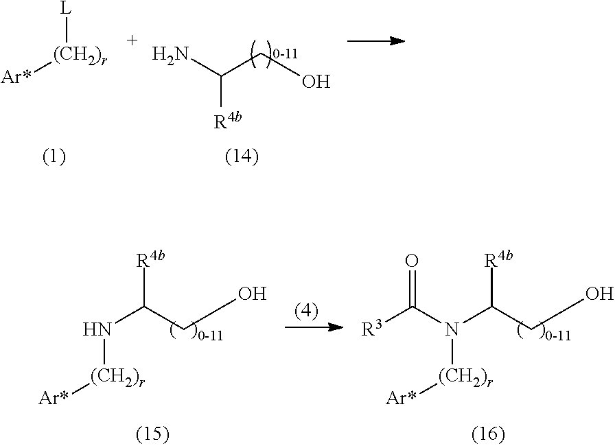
C(C(N)[R4b])O.[L][(CH2)r][Ar*].C(CO)([R4b])N[(CH2)r][Ar*].C(CO)([R4b])N([(CH2)r][Ar*])C([R3])=O
